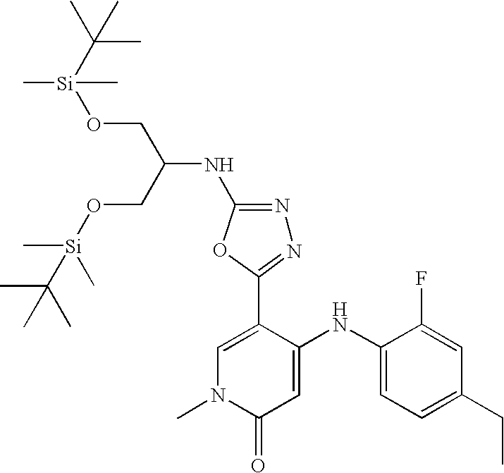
C1=C(C2=NN=C(NC(CO[Si](C)(C)C(C)(C)C)CO[Si](C)(C(C)(C)C)C)O2)C(NC2=CC=C(CC)C=C2F)=CC(=O)N1C
